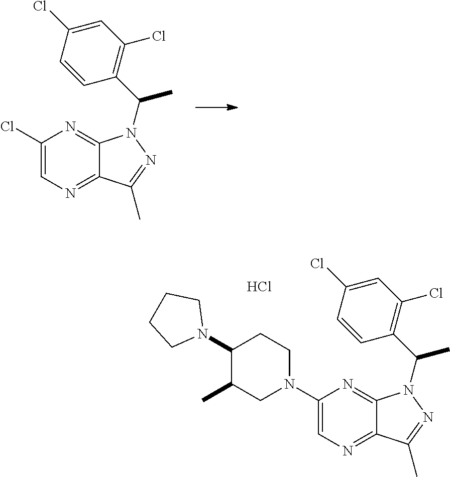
C1(N2CCC(N3CCCC3)C(C)C2)=CN=C2C(=N1)N(C(C1=C(Cl)C=C(Cl)C=C1)C)N=C2C.Cl.C1(Cl)=CN=C2C(=N1)N(C(C1=C(Cl)C=C(Cl)C=C1)C)N=C2C
